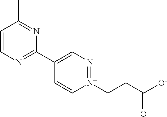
C1=CN=C(C2=CN=[N+](CCC([O-])=O)C=C2)N=C1C
